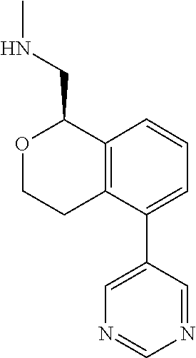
C1=CC=C(C2=CN=CN=C2)C2=C1C(CNC)OCC2
